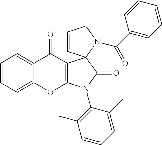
C1=CC=C2C(=C1)C(=O)C1=C(O2)N(C2=C(C)C=CC=C2C)C(=O)C12C=CCN2C(C1=CC=CC=C1)=O
